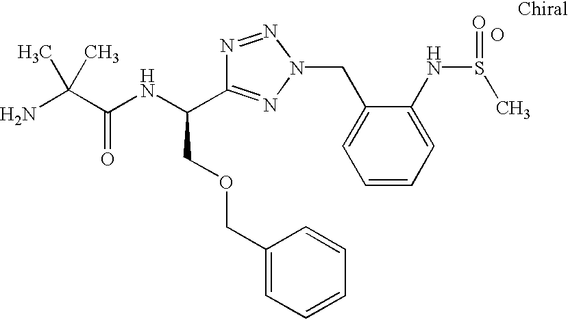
NC(C(NC(COCC1=CC=CC=C1)C1=NN(CC2=CC=CC=C2NS(=O)C)N=N1)=O)(C)C.O
